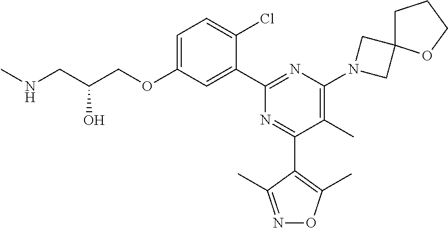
C1=C(OCC(CNC)O)C=C(C2=NC(N3CC4(C3)CCCO4)=C(C)C(C3=C(C)ON=C3C)=N2)C(Cl)=C1
